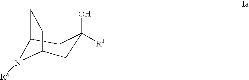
C1C(O)([R1])CC2N([Ra])C1CC2
